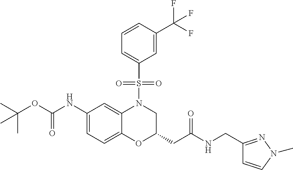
C1(NC(OC(C)(C)C)=O)=CC=C2C(=C1)N(S(C1=CC=CC(C(F)(F)F)=C1)(=O)=O)CC(CC(=O)NCC1=NN(C)C=C1)O2
